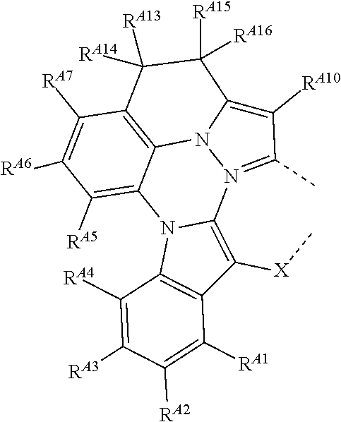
C1([RA5])=C2C3=C(C([RA7])=C1[RA6])C([RA13])([RA14])C([RA15])([RA16])C1=C([RA10])C(C)=N(C4=C([X]C)C5=C(N24)C([RA4])=C([RA3])C([RA2])=C5[RA1])N31
